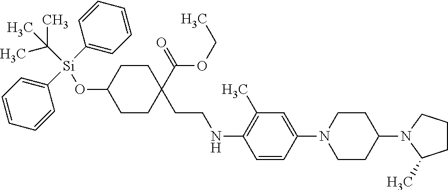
C1(N2CCC(N3C(C)CCC3)CC2)=CC(C)=C(NCCC2(C(=O)OCC)CCC(O[Si](C3=CC=CC=C3)(C3=CC=CC=C3)C(C)(C)C)CC2)C=C1
